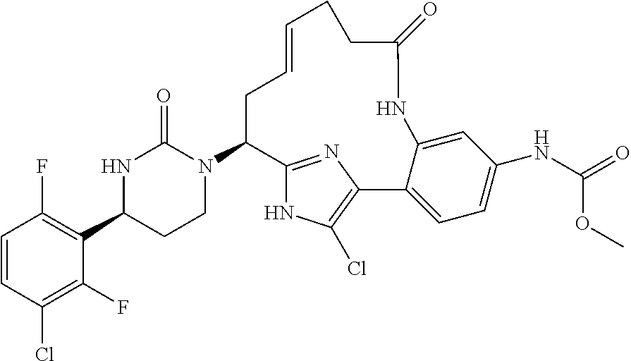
C1=CC(Cl)=C(F)C(C2CCN(C3C4=NC(=C(Cl)N4)C4=CC=C(NC(=O)OC)C=C4NC(=O)CCC=CC3)C(=O)N2)=C1F
